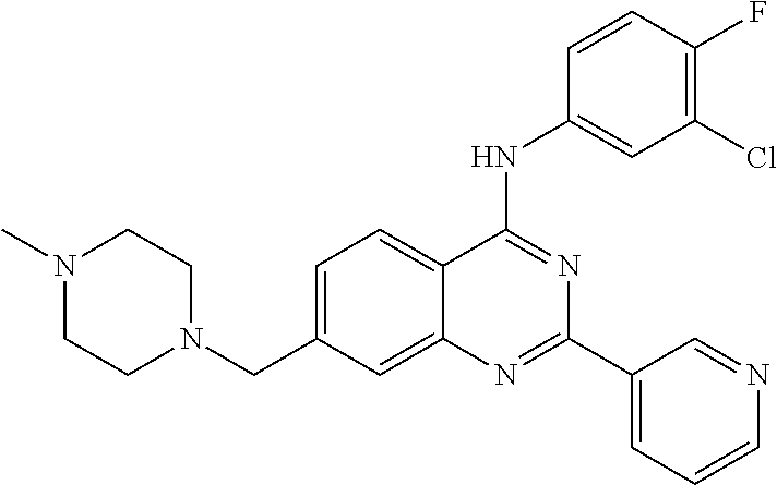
C1=C(CN2CCN(C)CC2)C=C2C(=C1)C(NC1=CC(Cl)=C(F)C=C1)=NC(C1=CC=CN=C1)=N2
